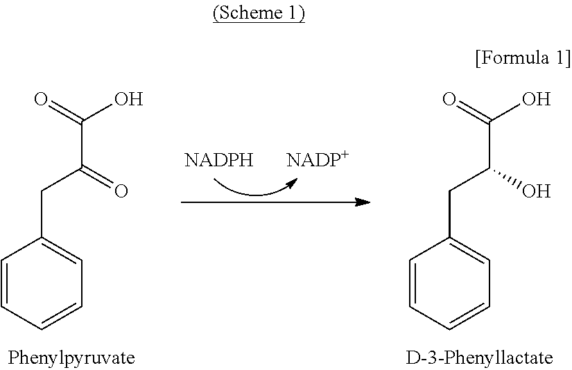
C1=CC=CC=C1CC(C(=O)O)=O.C1=CC=CC=C1CC(C(=O)O)O
